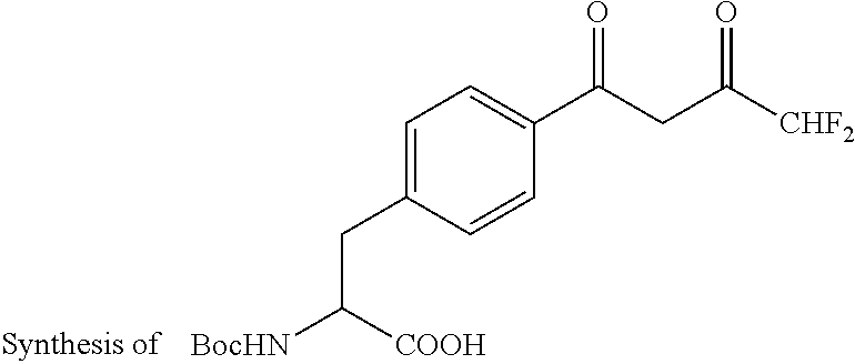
C1=C(CC([BocHN])[COOH])C=CC(C(CC([CHF2])=O)=O)=C1
